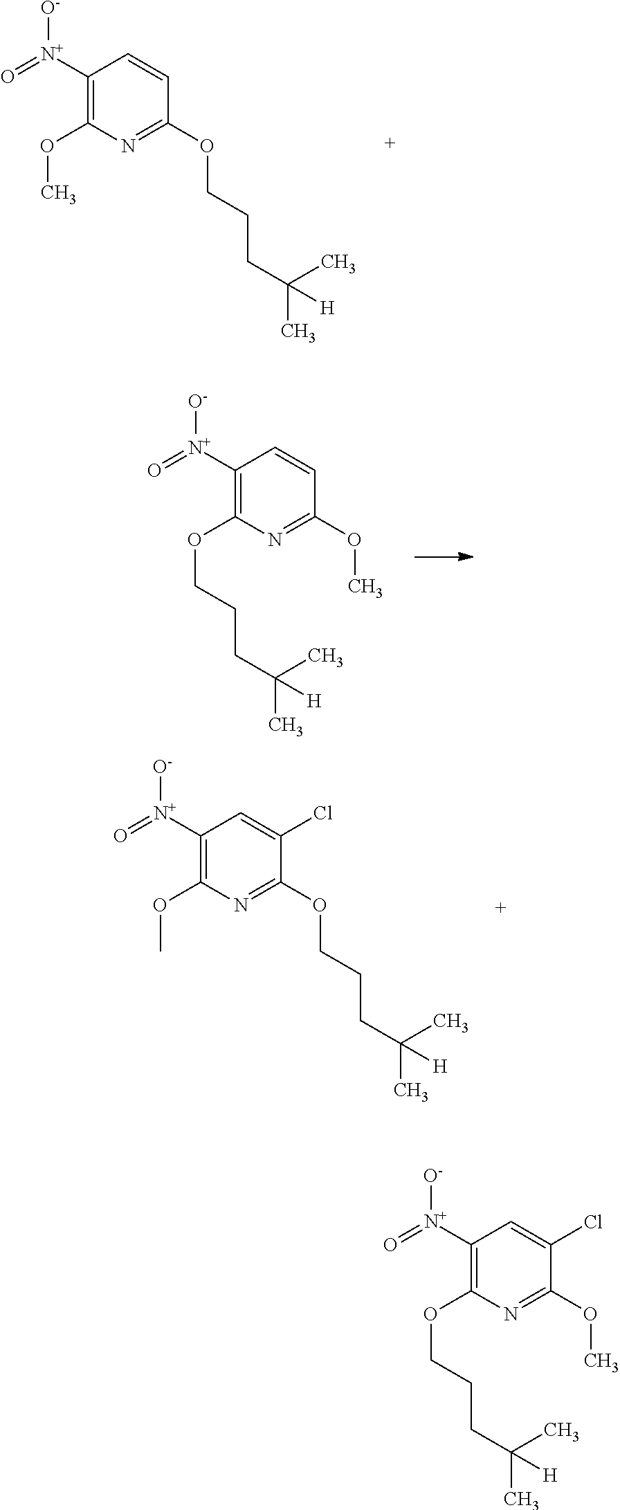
C1([N+](=O)[O-])=C(OC)N=C(OCCCC(C)(C)[H])C=C1.C1([N+](=O)[O-])=C(OCCCC(C)(C)[H])N=C(OC)C=C1.C1([N+](=O)[O-])=C(OC)N=C(OCCCC(C)(C)[H])C(Cl)=C1.C1([N+](=O)[O-])=C(OCCCC(C)(C)[H])N=C(OC)C(Cl)=C1
